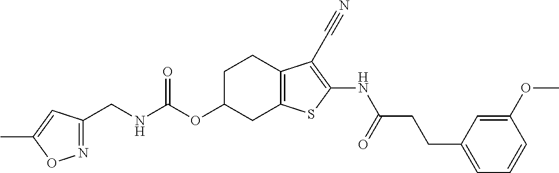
N(C(OC1CC2=C(CC1)C(C#N)=C(NC(CCC1=CC=CC(OC)=C1)=O)S2)=O)CC1=NOC(C)=C1
